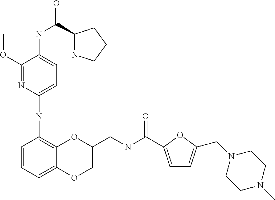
C1=CC=C2C(=C1NC1=CC=C(NC(=O)C3NCCC3)C(OC)=N1)OC(CNC(=O)C1=CC=C(CN3CCN(C)CC3)O1)CO2
